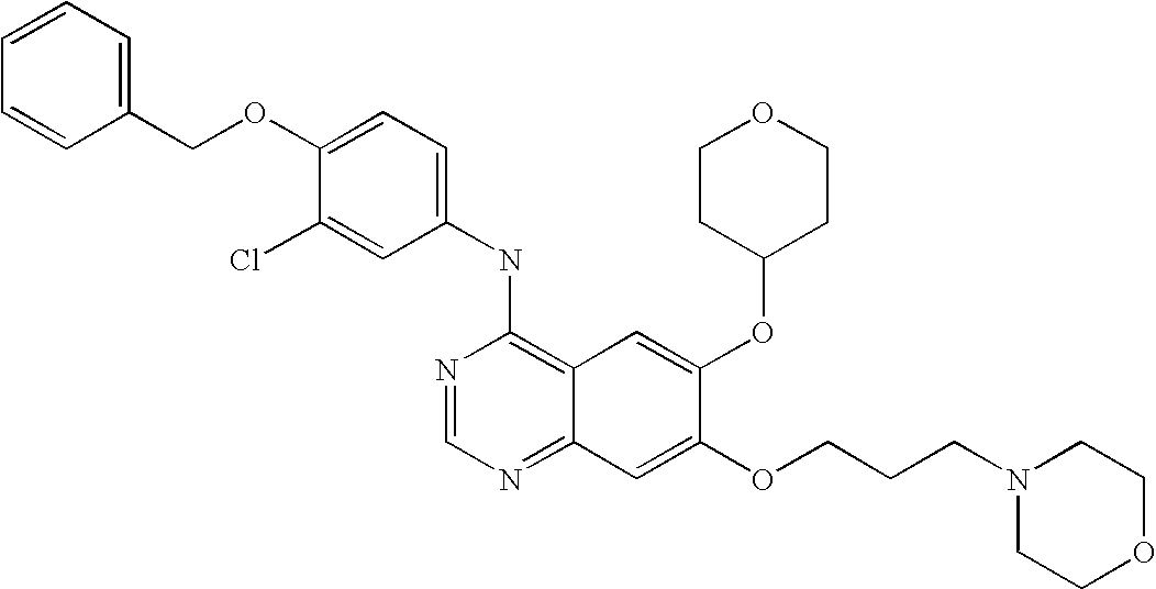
C1=C(Cl)C(OCC2=CC=CC=C2)=CC=C1NC1=C2C(=NC=N1)C=C(OCCCN1CCOCC1)C(OC1CCOCC1)=C2
